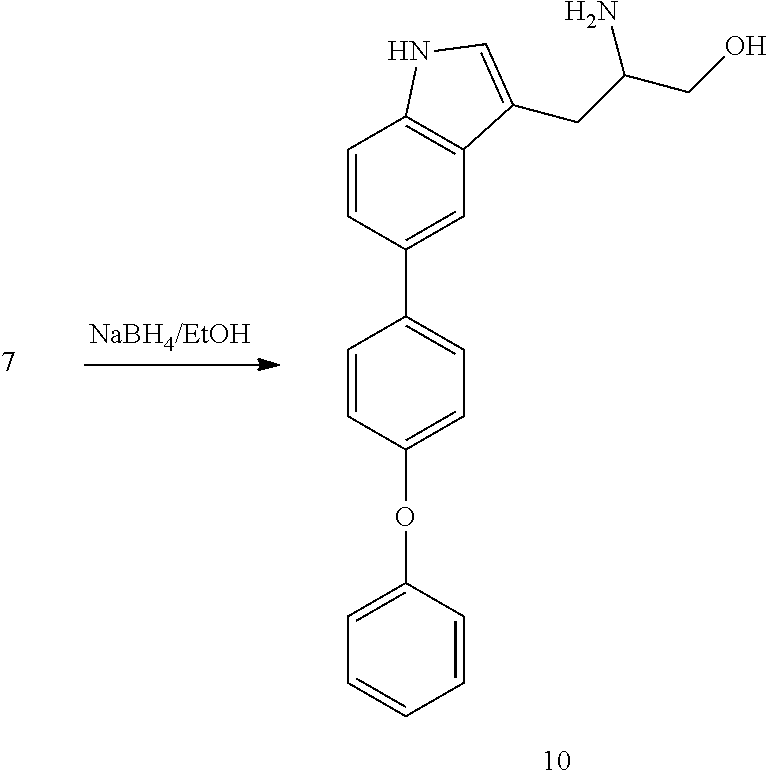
C1=CC(OC2=CC=C(C3=CC4=C(C=C3)NC=C4CC(CO)N)C=C2)=CC=C1
